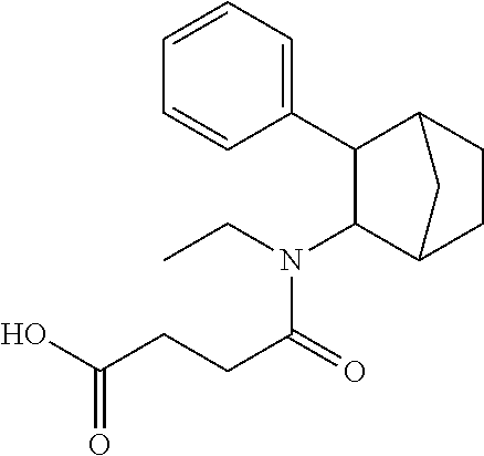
C1(N(CC)C(CCC(O)=O)=O)C2CCC(C1C1=CC=CC=C1)C2
